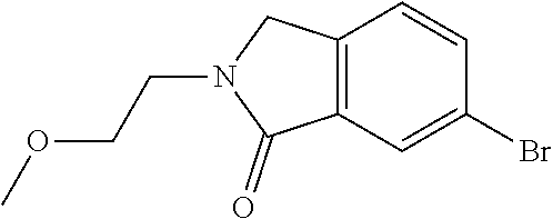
C12=C(C=C(Br)C=C1)C(=O)N(CCOC)C2
